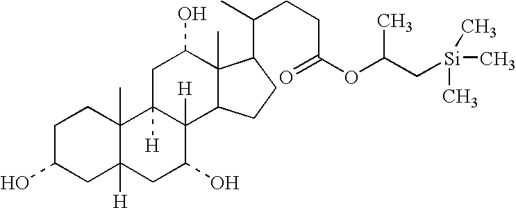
C1C(O)CC2([H])C(C)(C1)C1([H])C([H])(C(O)C2)C2C(C)(C(O)C1)C(C(CCC(OC(C[Si](C)(C)C)C)=O)C)CC2
